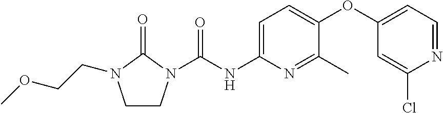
C1CN(C(NC2=CC=C(OC3=CC=NC(Cl)=C3)C(C)=N2)=O)C(=O)N1CCOC
